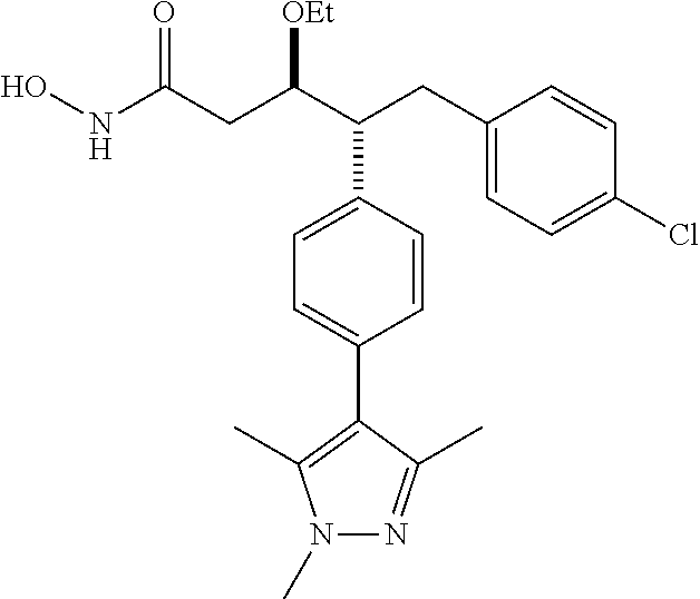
C1=CC(C(C(CC(NO)=O)[OEt])CC2=CC=C(Cl)C=C2)=CC=C1C1=C(C)N(C)N=C1C
